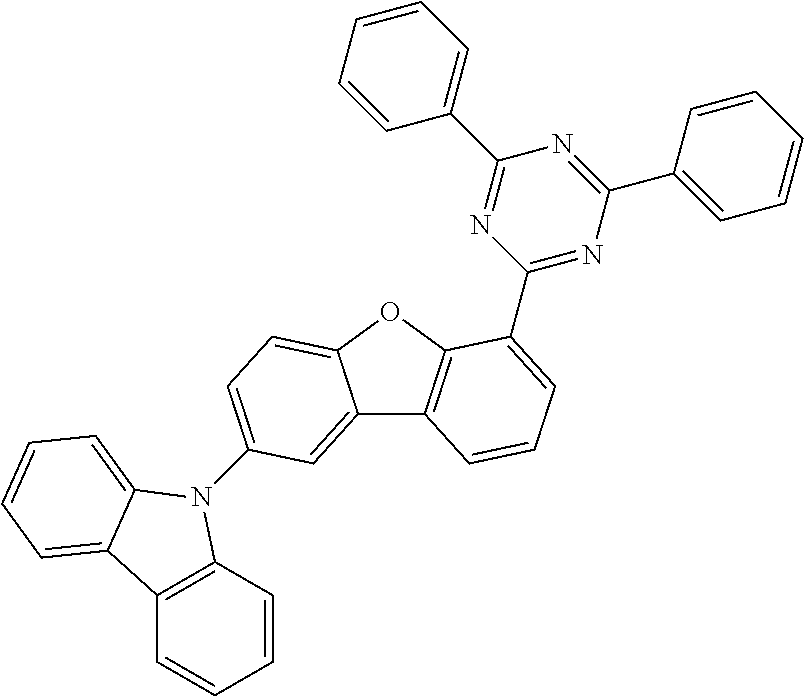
C12=C(C=CC=C1)N(C1=CC=C3C(=C1)C1=C(O3)C(C3=NC(C4=CC=CC=C4)=NC(C4=CC=CC=C4)=N3)=CC=C1)C1=CC=CC=C21
